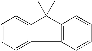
C1=CC=C2C(=C1)C(C)(C)C1=C2C=CC=C1
